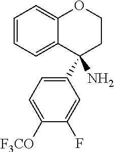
C1=CC=C2C(=C1)OCCC2(C1=CC=C([F3CO])C(F)=C1)N
